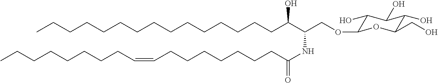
CCCCCCCCCCCCCCCC(C(COC1C(O)C(O)C(O)C(CO)O1)NC(CCCCCCCC=CCCCCCCCC)=O)O
